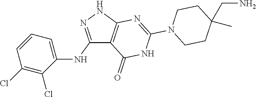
C1(NC2=CC=CC(Cl)=C2Cl)=NNC2=C1C(=O)NC(N1CCC(C)(CN)CC1)=N2
